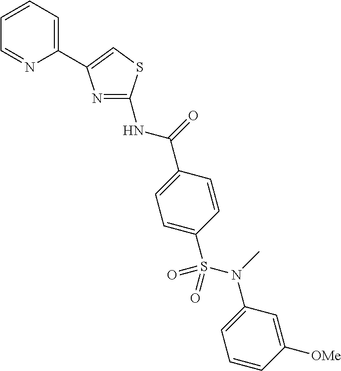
N1=C(NC(=O)C2=CC=C(S(N(C3=CC=CC([OMe])=C3)C)(=O)=O)C=C2)SC=C1C1=CC=CC=N1
